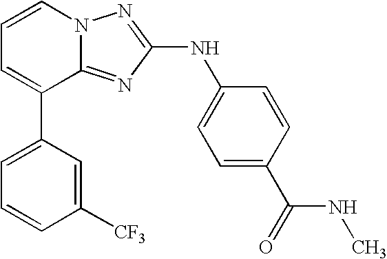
C1=C(C2=CC=CN3C2=NC(NC2=CC=C(C(=O)NC)C=C2)=N3)C=C([CF3])C=C1
